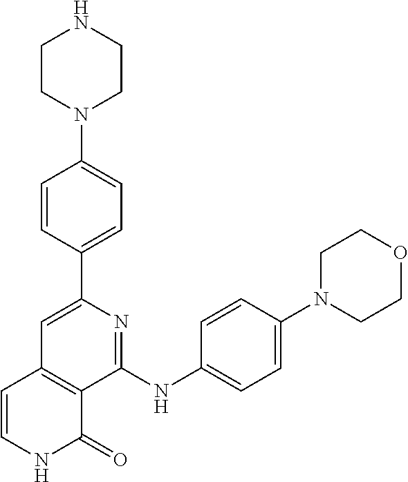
C1(C2=CC3=C(C(NC4=CC=C(N5CCOCC5)C=C4)=N2)C(=O)NC=C3)=CC=C(N2CCNCC2)C=C1
